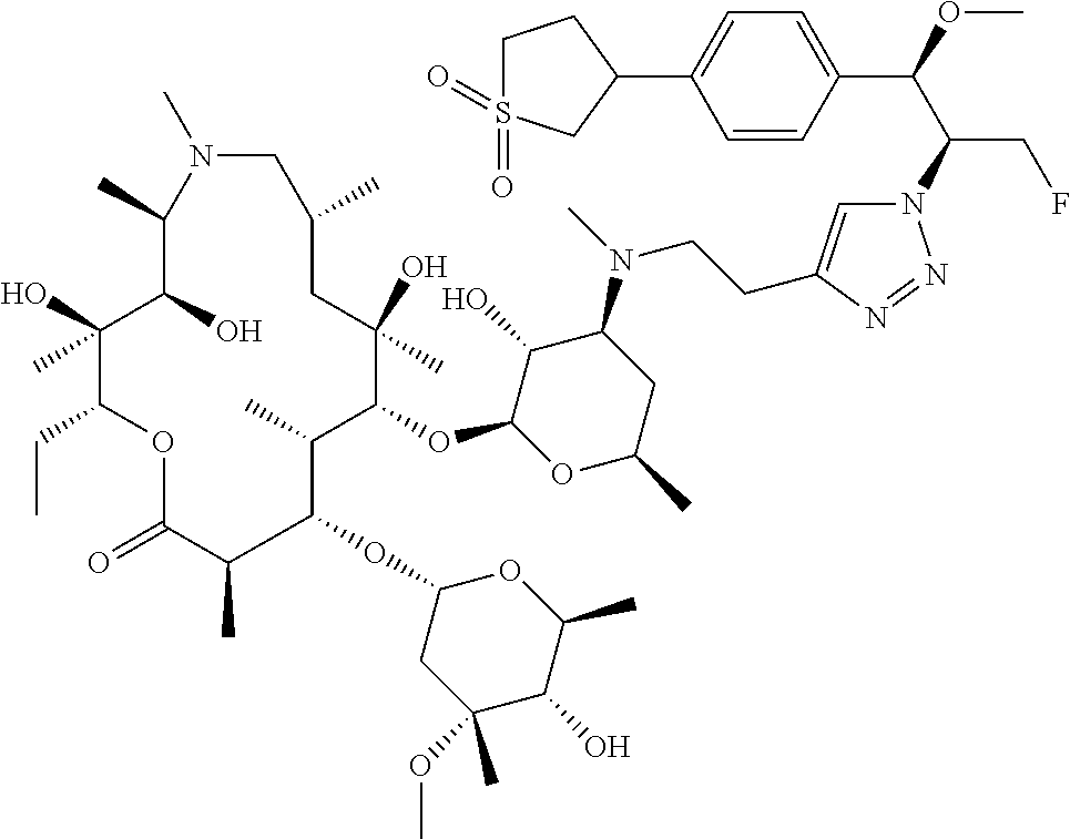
N1=NN(C(C(C2=CC=C(C3CCS(=O)(=O)C3)C=C2)OC)CF)C=C1CCN(C1C(O)C(OC2C(C)C(OC3CC(OC)(C)C(O)C(C)O3)C(C)C(=O)OC(CC)C(O)(C)C(O)C(C)N(C)CC(C)CC2(O)C)OC(C)C1)C
